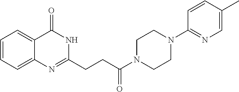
C12=CC=CC=C1N=C(CCC(N1CCN(C3=NC=C(C)C=C3)CC1)=O)NC2=O
